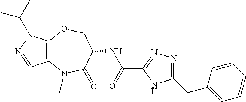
C12=C(OCC(NC(C3=NN=C(CC4=CC=CC=C4)N3)=O)C(=O)N1C)N(C(C)C)N=C2
